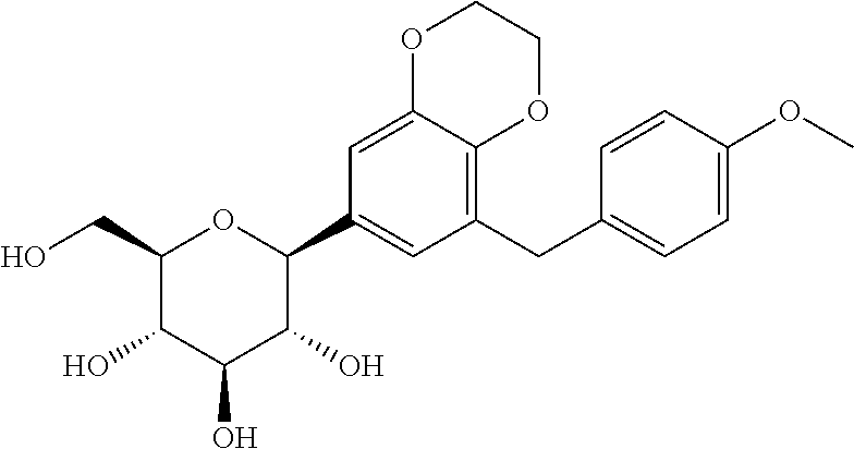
C1(CC2=CC=C(OC)C=C2)=C2C(=CC(C3OC(CO)C(O)C(O)C3O)=C1)OCCO2
